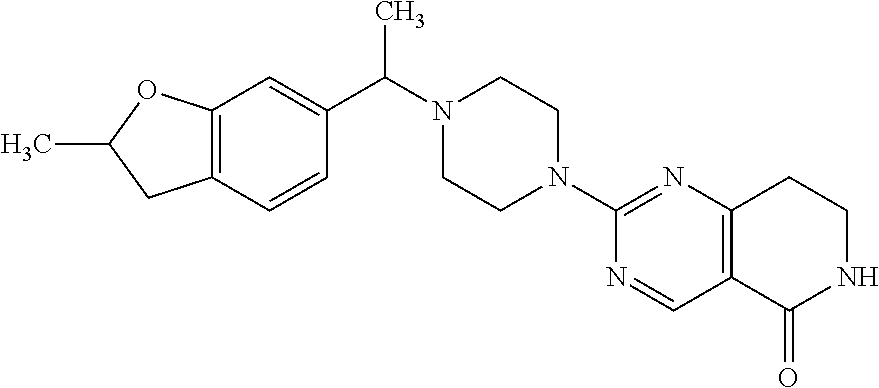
C12=C(C=CC(C(N3CCN(C4=NC5=C(C=N4)C(=O)NCC5)CC3)C)=C1)CC(C)O2
